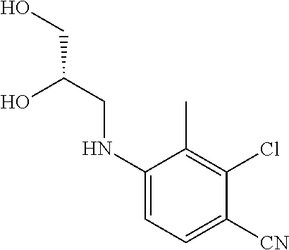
C1(NCC(CO)O)=CC=C([CN])C(Cl)=C1C
